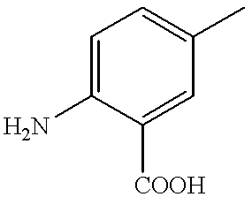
C1=C(N)C([COOH])=CC(C)=C1
